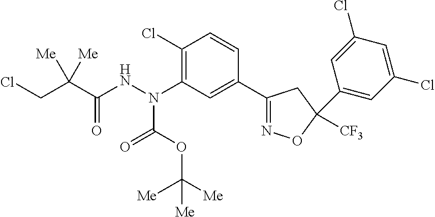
C1(N(NC(=O)C(CCl)([Me])[Me])C(OC([Me])([Me])[Me])=O)=C(Cl)C=CC(C2=NOC([CF3])(C3=CC(Cl)=CC(Cl)=C3)C2)=C1
